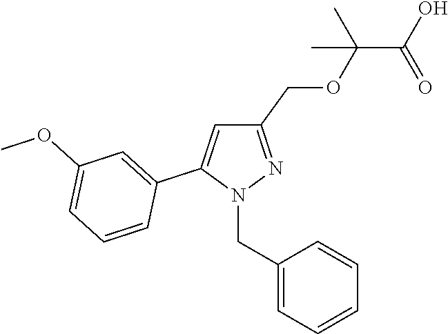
C1(COC(C(O)=O)(C)C)=NN(CC2=CC=CC=C2)C(C2=CC(OC)=CC=C2)=C1
